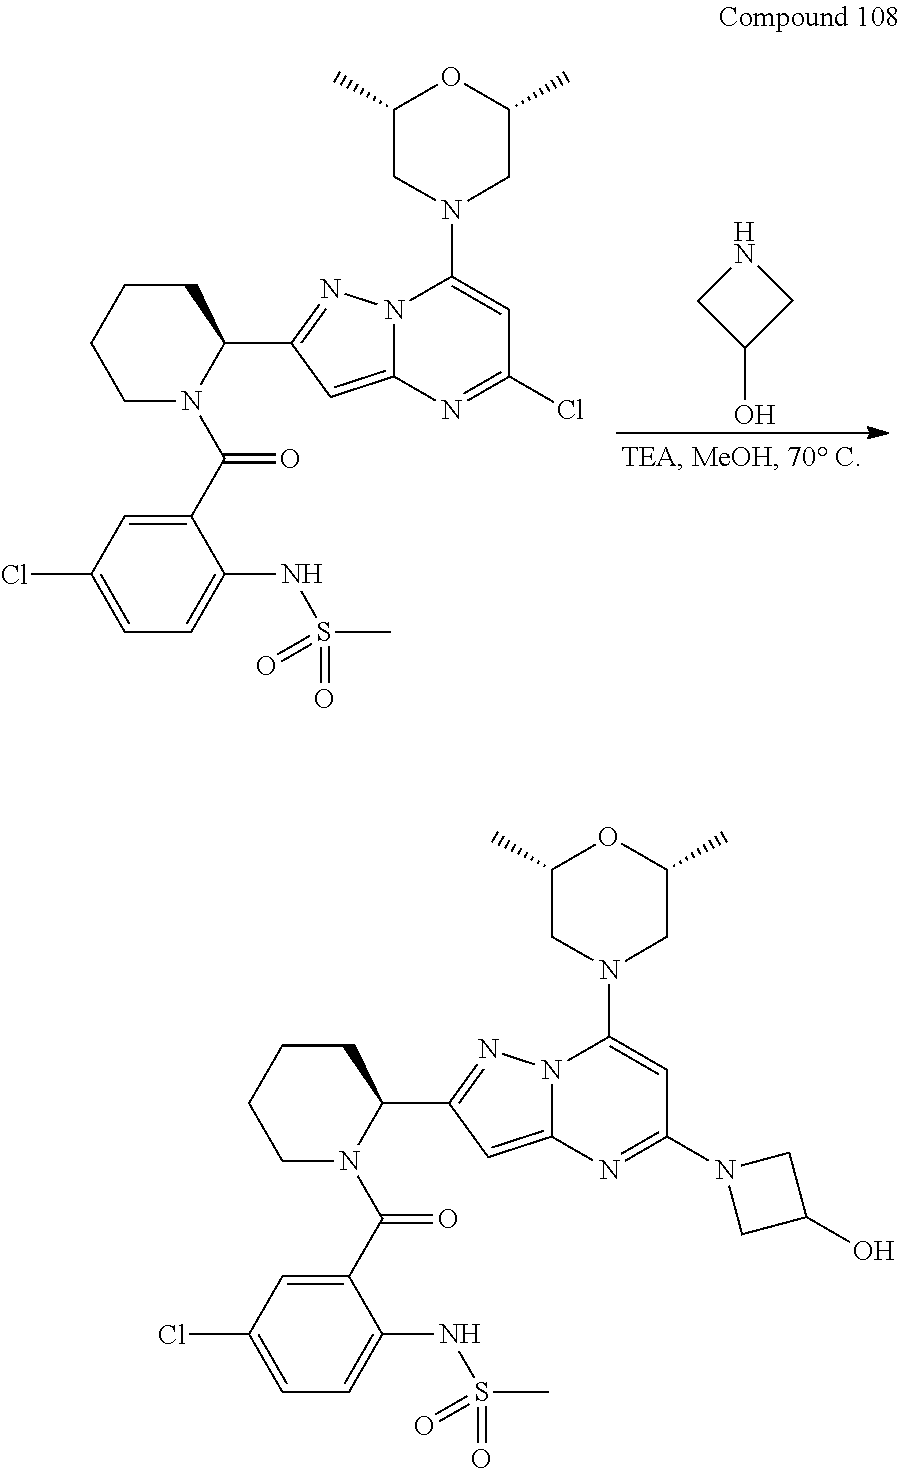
C1(C(N2CCCCC2C2=NN3C(=C2)N=C(Cl)C=C3N2CC(C)OC(C)C2)=O)=CC(Cl)=CC=C1NS(C)(=O)=O.N1CC(O)C1.C1(C(N2CCCCC2C2=NN3C(=C2)N=C(N2CC(O)C2)C=C3N2CC(C)OC(C)C2)=O)=CC(Cl)=CC=C1NS(C)(=O)=O
